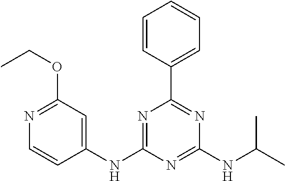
C1(NC2=NC(C3=CC=CC=C3)=NC(NC(C)C)=N2)=CC(OCC)=NC=C1
